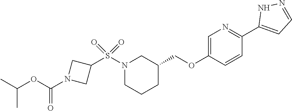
C1=C(OCC2CN(S(C3CN(C(OC(C)C)=O)C3)(=O)=O)CCC2)C=CC(C2=CC=NN2)=N1
